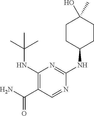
C(NC1=C(C(N)=O)C=NC(NC2CCC(O)(C)CC2)=N1)(C)(C)C
